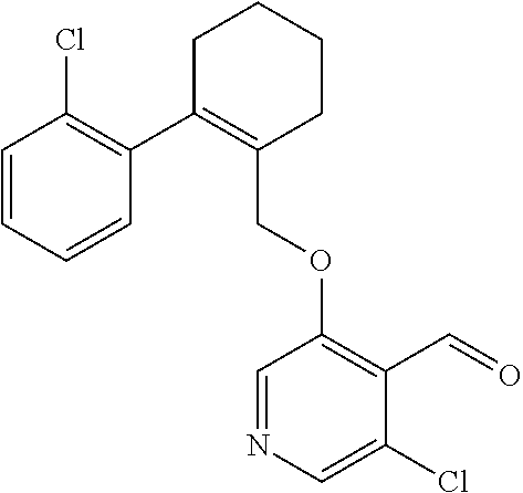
C1C(C2=C(Cl)C=CC=C2)=C(COC2=C(C=O)C(Cl)=CN=C2)CCC1
